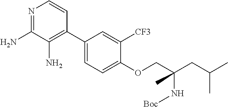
C1(C2=C(N)C(N)=NC=C2)=CC=C(OCC(CC(C)C)(C)N[Boc])C([CF3])=C1
